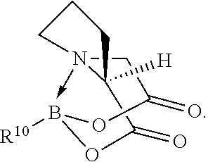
C1CCN2(->C)CC(=O)OB([R10])OC(=O)C12[H]
